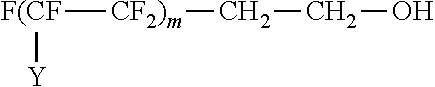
[Y][F(CF][CF2)m]CCO
